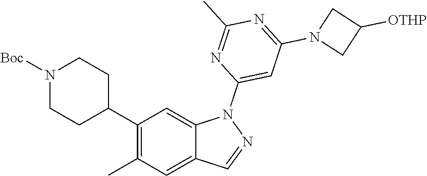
C1(C2CCN([Boc])CC2)=C(C)C=C2C(=C1)N(C1=CC(N3CC([OTHP])C3)=NC(C)=N1)N=C2
